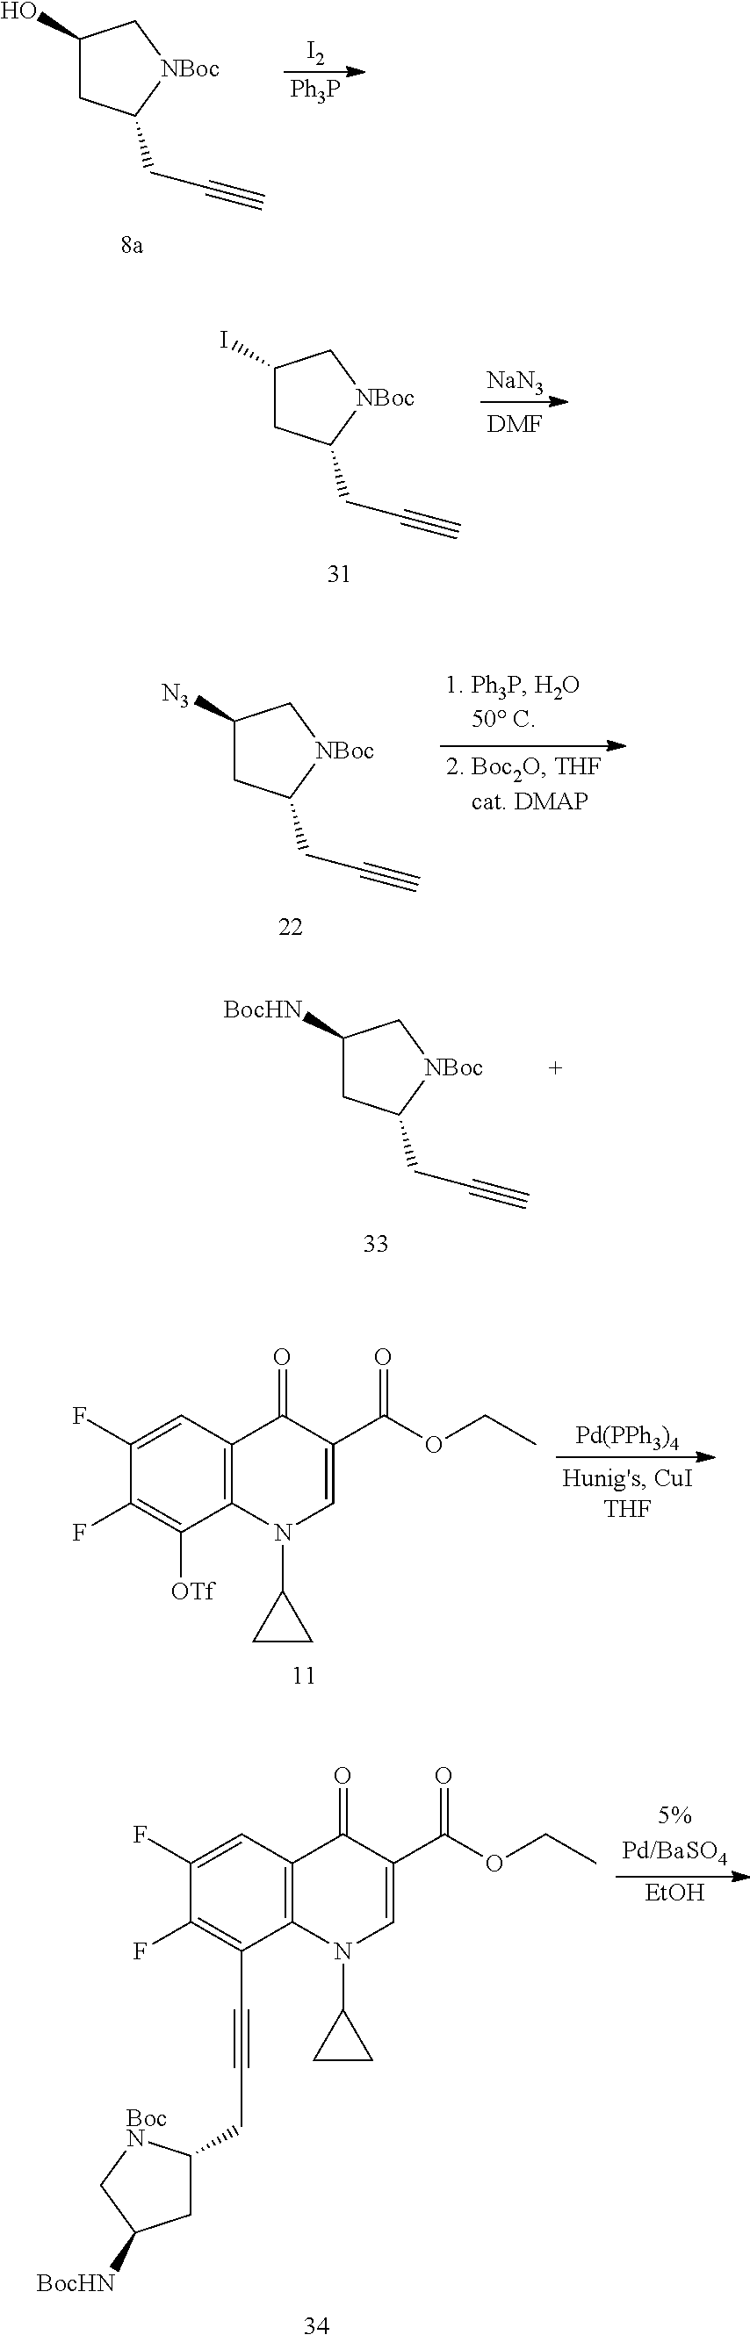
C1([N3])CC(CC#C)[NBoc]C1.C1([BocHN])CC(CC#C)[NBoc]C1.C1(F)=CC2=C(C([OTf])=C1F)N(C1CC1)C=C(C(OCC)=O)C2=O.[Pd(PPh3)4].C1(O)CC(CC#C)[NBoc]C1.[I2].[Ph3P].[NaN3].C1(I)CC(CC#C)[NBoc]C1.[DMF].C1(F)=CC2=C(C(C#CCC3CC([BocHN])C[BocN]3)=C1F)N(C1CC1)C=C(C(OCC)=O)C2=O.[EtOH]
